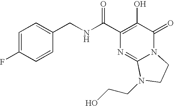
N(C(C1=C(O)C(=O)N2C(=N1)N(CCO)CC2)=O)CC1=CC=C(F)C=C1
